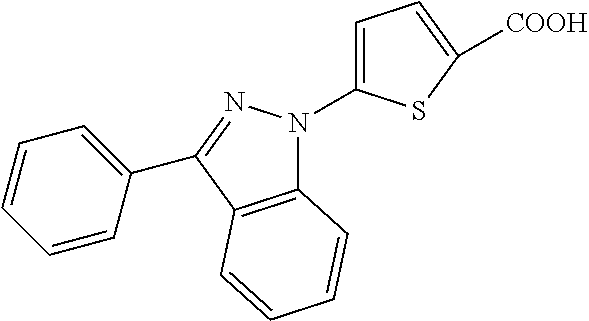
C12=C(C(C3=CC=CC=C3)=NN1C1=CC=C([COOH])S1)C=CC=C2
